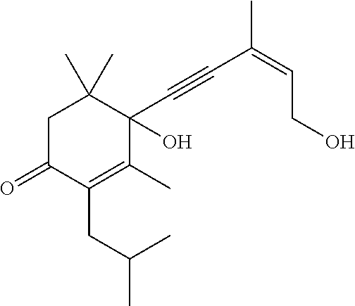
C1C(=O)C(CC(C)C)=C(C)C(C#CC(=CCO)C)(O)C1(C)C
